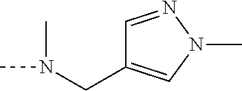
N(C)(C)CC1=CN(C)N=C1
